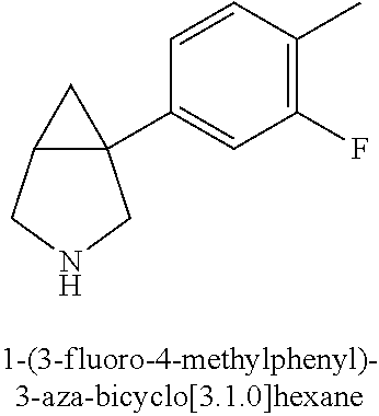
C12C(C3=CC(F)=C(C)C=C3)(C1)CNC2
